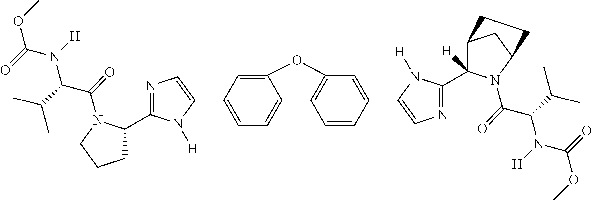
C12=C(C=C(C3=CN=C(C4([H])C5CC(N4C(C(N(C(OC)=O)[H])C(C)C)=O)CC5)N3[H])C=C1)OC1=CC(C3=CN=C(C4CCCN4C(C(N(C(OC)=O)[H])C(C)C)=O)N3[H])=CC=C21
